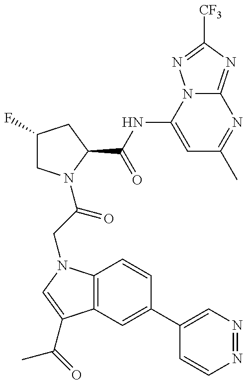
C1(F)CN(C(CN2C3=C(C(C(=O)C)=C2)C=C(C2=CN=NC=C2)C=C3)=O)C(C(NC2=CC(C)=NC3=NC([CF3])=NN23)=O)C1
